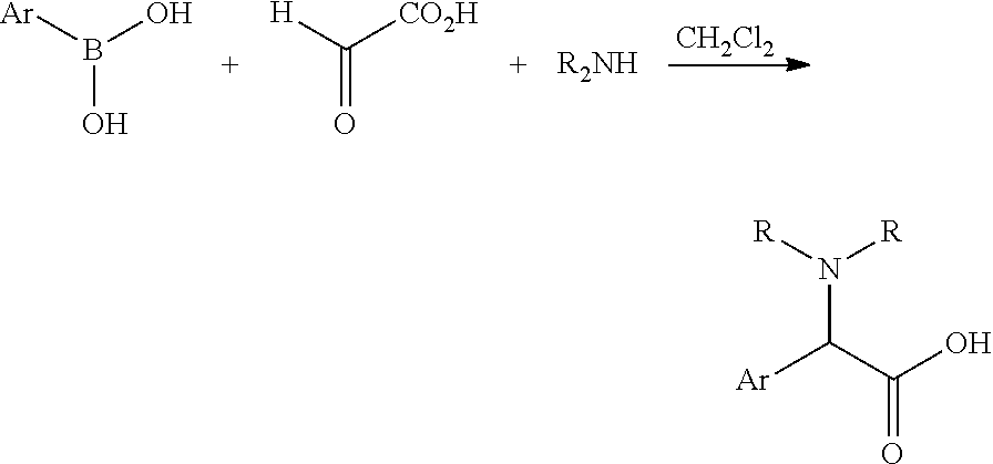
[CH2Cl2].[Ar]B(O)O.[H]C([CO2H])=O.[R]N([R])C([Ar])C(=O)O
